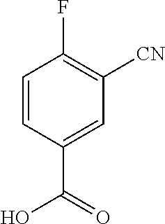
C1=CC(C(=O)O)=CC([CN])=C1F
